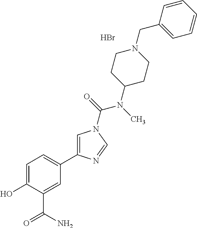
C1=C(O)C(C(=O)N)=CC(C2=CN(C(=O)N(C)C3CCN(CC4=CC=CC=C4)CC3)C=N2)=C1.Br
